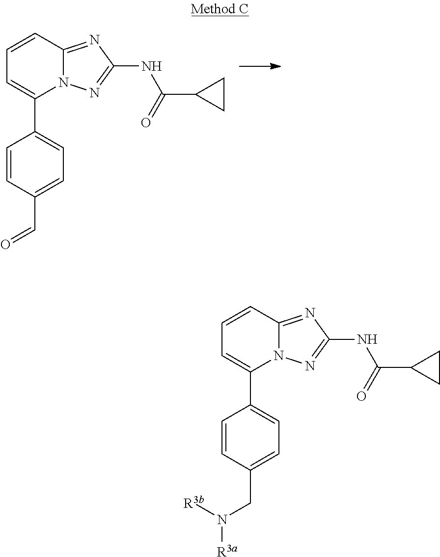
C1=CC2=NC(NC(C3CC3)=O)=NN2C(C2=CC=C(C=O)C=C2)=C1.C1=CC2=NC(NC(C3CC3)=O)=NN2C(C2=CC=C(CN([R3a])[R3b])C=C2)=C1
